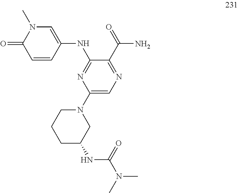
N(C1=NC(N2CCCC(NC(N(C)C)=O)C2)=CN=C1C(=O)N)C1=CN(C)C(=O)C=C1
